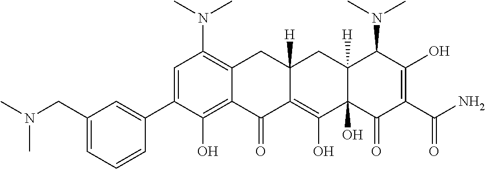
C1=C(C2=CC(CN(C)C)=CC=C2)C(O)=C2C(=C1N(C)C)CC1([H])C(=C(O)C3(O)C([H])(C1)C(N(C)C)C(O)=C(C(N)=O)C3=O)C2=O
